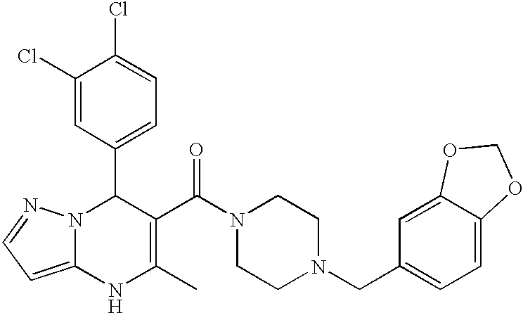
C1(Cl)=CC(C2N3C(=CC=N3)NC(C)=C2C(N2CCN(CC3=CC=C4C(=C3)OCO4)CC2)=O)=CC=C1Cl
